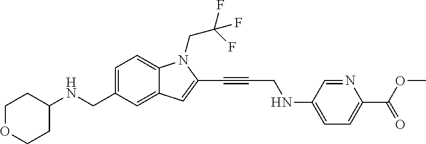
C1=C(CNC2CCOCC2)C=C2C(=C1)N(CC(F)(F)F)C(C#CCNC1=CC=C(C(OC)=O)N=C1)=C2
